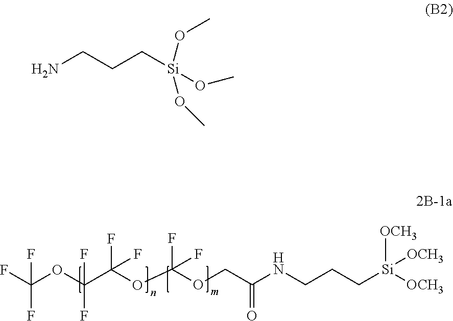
FC(OC(C(OC(OCC(NCCC[Si]([OCH3])([OCH3])[OCH3])=O)(F)F)(F)F)(F)F)(F)F.NCCC[Si](OC)(OC)OC
